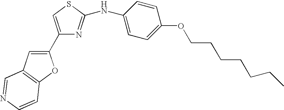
C1(C2=CC3=C(O2)C=CN=C3)=CSC(NC2=CC=C(OCCCCCCC)C=C2)=N1
